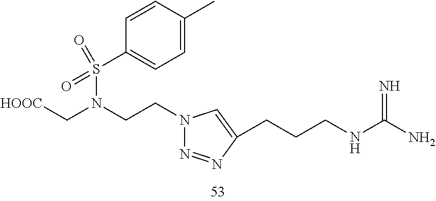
[HOOC]CN(CCN1N=NC(CCCNC(N)=N)=C1)S(C1=CC=C(C)C=C1)(=O)=O
